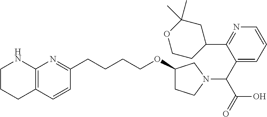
C1CCC2=C(N1)N=C(CCCCOC1CCN(C(C3=CC=CN=C3C3CC(C)(C)OCC3)C(=O)O)C1)C=C2
